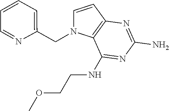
C1=CC2=C(N1CC1=CC=CC=N1)C(NCCOC)=NC(N)=N2
